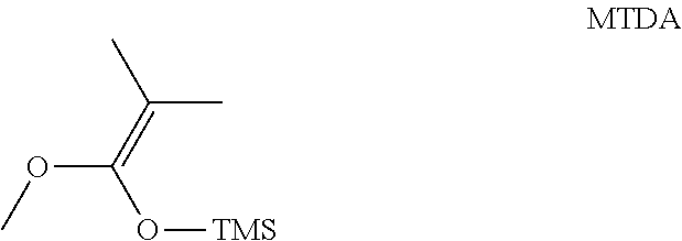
O([TMS])C(=C(C)C)OC
